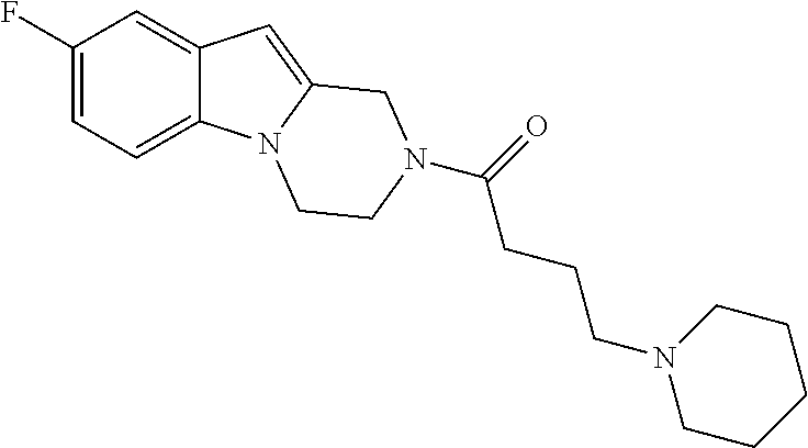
C1(F)=CC=C2C(=C1)C=C1N2CCN(C(CCCN2CCCCC2)=O)C1
